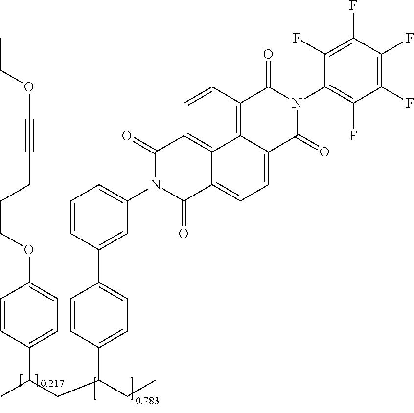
CCOC#CCCCOC1=CC=C(C(C)CC(CC)C2=CC=C(C3=CC(N4C(=O)C5=CC=C6C7=C(C=CC(=C57)C4=O)C(=O)N(C4=C(F)C(F)=C(F)C(F)=C4F)C6=O)=CC=C3)C=C2)C=C1
